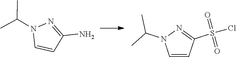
C1=CC(N)=NN1C(C)C.C1=CC(S(=O)(=O)Cl)=NN1C(C)C
